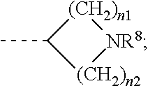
C1(C)[(CH2)n2][NR8][(CH2)n1]1
